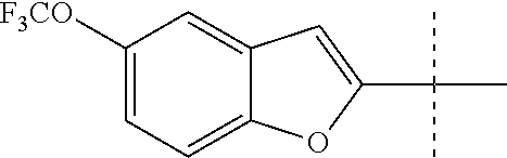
C12=CC=C([F3CO])C=C1C=C(C(C)(C)C)O2
